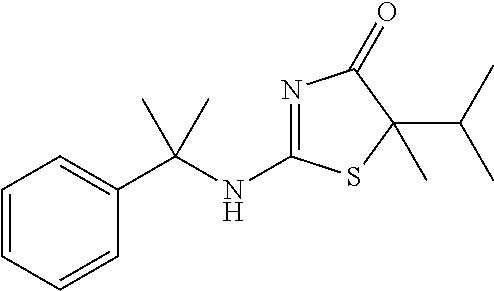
C1=CC=CC(C(NC2=NC(=O)C(C(C)C)(C)S2)(C)C)=C1
